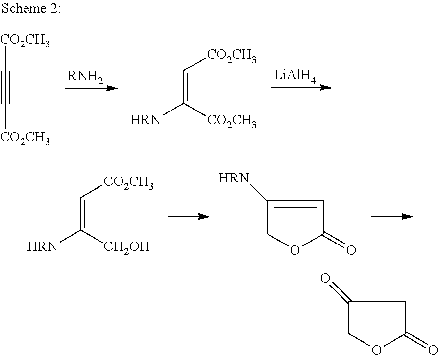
C(=C([CH2OH])[HRN])[CO2CH3].C1([HRN])=CC(=O)OC1.[CO2CH3]C#C[CO2CH3].[RNH2].C(=C([CO2CH3])[HRN])[CO2CH3].[LiAlH4].C1(=O)COC(=O)C1
